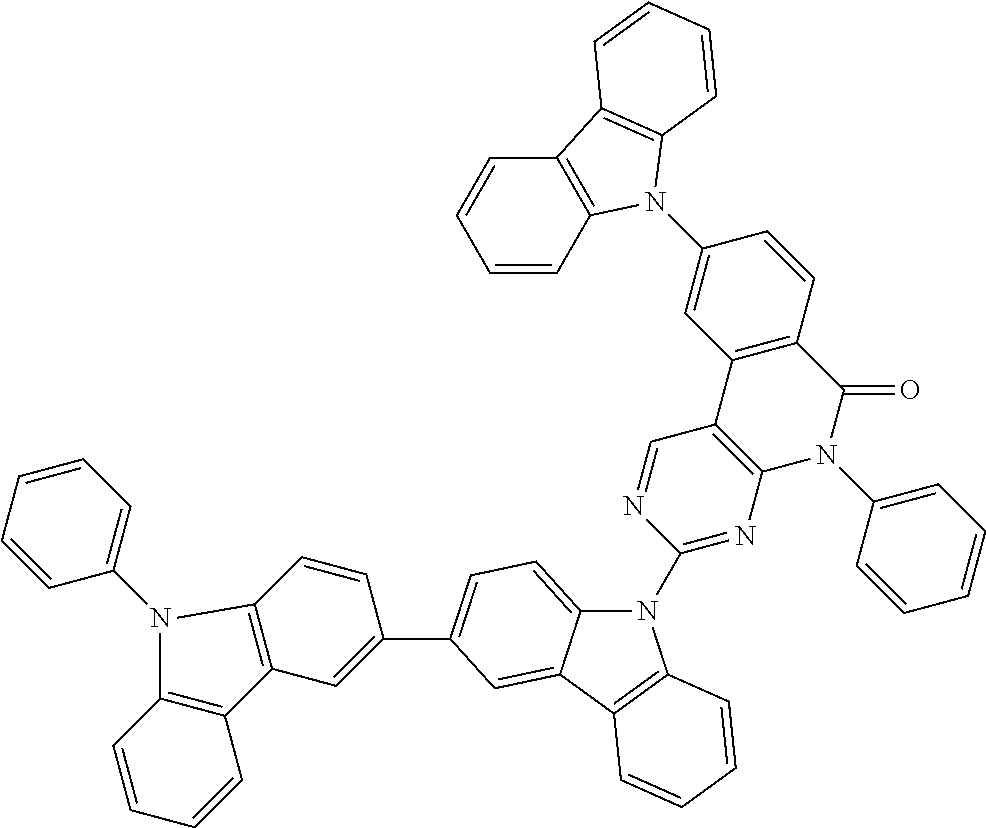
N1(C2=NC3=C(C=N2)C2=C(C(=O)N3C3=CC=CC=C3)C=CC(N3C4=C(C=CC=C4)C4=C3C=CC=C4)=C2)C2=CC=C(C3=CC4=C(C=C3)N(C3=CC=CC=C3)C3=C4C=CC=C3)C=C2C2=C1C=CC=C2
